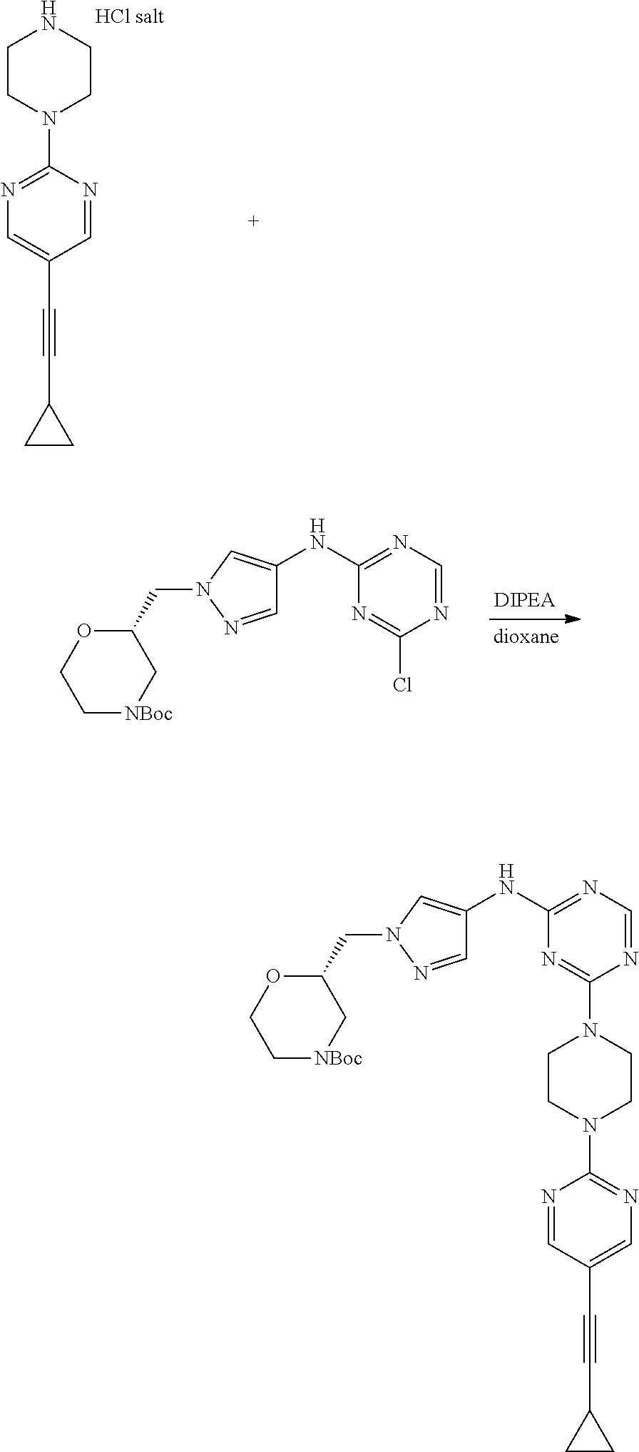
C1=NN(CC2OCC[NBoc]C2)C=C1NC1=NC=NC(N2CCN(C3=NC=C(C#CC4CC4)C=N3)CC2)=N1.C1CN(C2=NC=C(C#CC3CC3)C=N2)CCN1.C1=NN(CC2OCC[NBoc]C2)C=C1NC1=NC=NC(Cl)=N1
